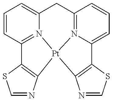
C1=NC2=C(S1)C1=N3C(=CC=C1)CC1=N4C(=CC=C1)C1=C(N=CS1)[Pt]234
